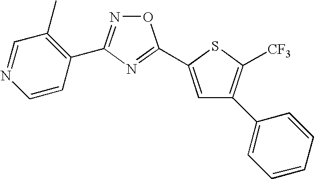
O1N=C(C2=C(C)C=NC=C2)N=C1C1=CC(C2=CC=CC=C2)=C([CF3])S1
